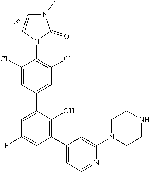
C1=C(C2=CC(Cl)=C(N3C(=O)N(C)C=C3)C(Cl)=C2)C(O)=C(C2=CC=NC(N3CCNCC3)=C2)C=C1F
